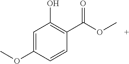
C1=C(OC)C=CC(C(OC)=O)=C1O
